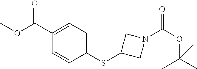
O=C(C1=CC=C(SC2CN(C(OC(C)(C)C)=O)C2)C=C1)OC
